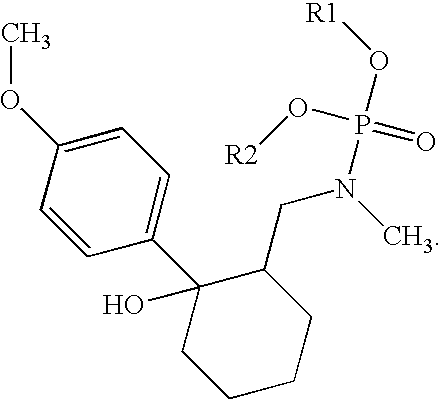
C1(OC)=CC=C(C2(O)CCCCC2CN(C)P(=O)(O[R2])O[R1])C=C1
